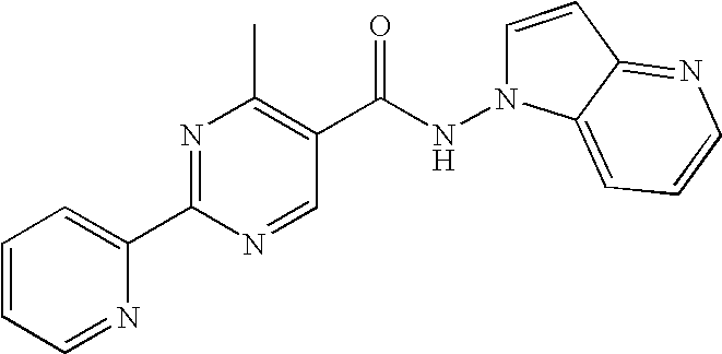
N1(NC(C2=C(C)N=C(C3=CC=CC=N3)N=C2)=O)C=CC2=NC=CC=C12
